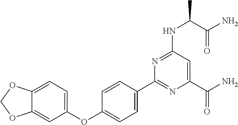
C1=CC(OC2=CC=C3C(=C2)OCO3)=CC=C1C1=NC(C(N)=O)=CC(NC(C)C(N)=O)=N1
